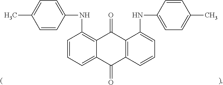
C1=CC=C2C(=C1NC1=CC=C(C)C=C1)C(=O)C1=C(C2=O)C=CC=C1NC1=CC=C(C)C=C1
